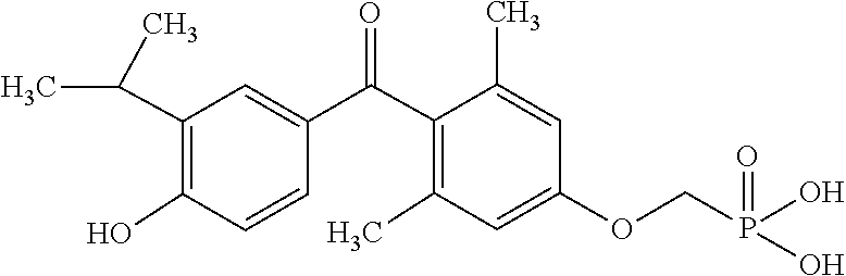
C1=C(OCP(O)(O)=O)C=C(C)C(C(C2=CC(C(C)C)=C(O)C=C2)=O)=C1C
